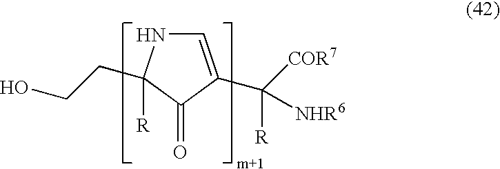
C1=C(C([R])([COR7])[NHR6])C(=O)C(CCO)([R])N1
